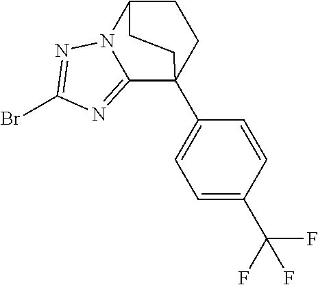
C1C2N3C(=NC(Br)=N3)C(C3=CC=C(C(F)(F)F)C=C3)(C1)CC2
